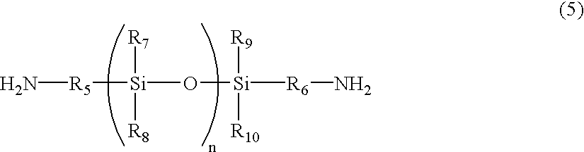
N[R5][Si]([R7])([R8])O[Si]([R9])([R10])[R6]N
